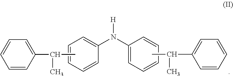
C1=CC(C(C)C)=CC=C1.C1=CC=CC(N(C2=CC=CC=C2)[H])=C1.CC(C1=CC=CC=C1)C
